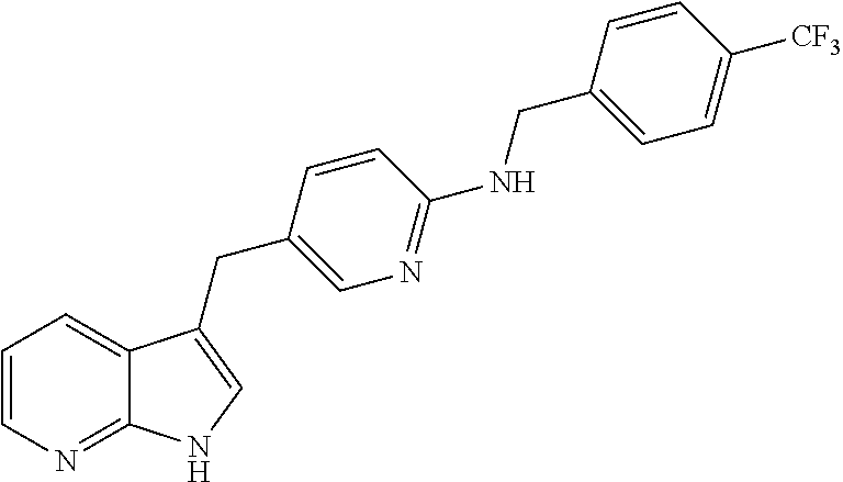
C12=CC=CN=C1NC=C2CC1=CN=C(NCC2=CC=C([CF3])C=C2)C=C1
